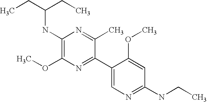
CCC(CC)NC1=C(OC)N=C(C2=CN=C(NCC)C=C2OC)C(C)=N1
